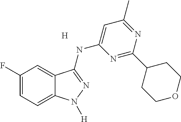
C1(F)=CC=C2C(=C1)C(NC1=CC(C)=NC(C3CCOCC3)=N1)=NN2[H].[H]
